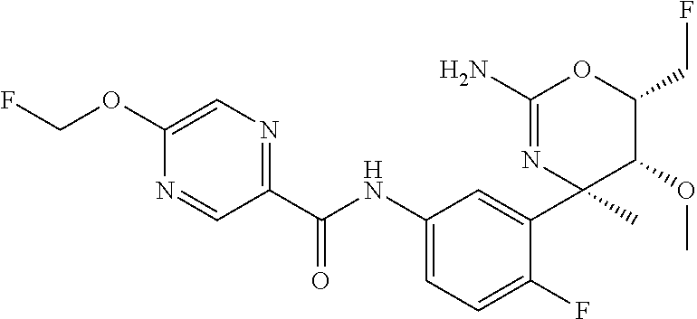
C1(C(NC2=CC=C(F)C(C3(C)C(OC)C(CF)OC(N)=N3)=C2)=O)=NC=C(OCF)N=C1
